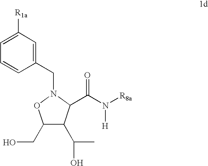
C1=CC(CN2C(C(N([R8a])[H])=O)C(C(C)O)C(CO)O2)=CC([R1a])=C1
